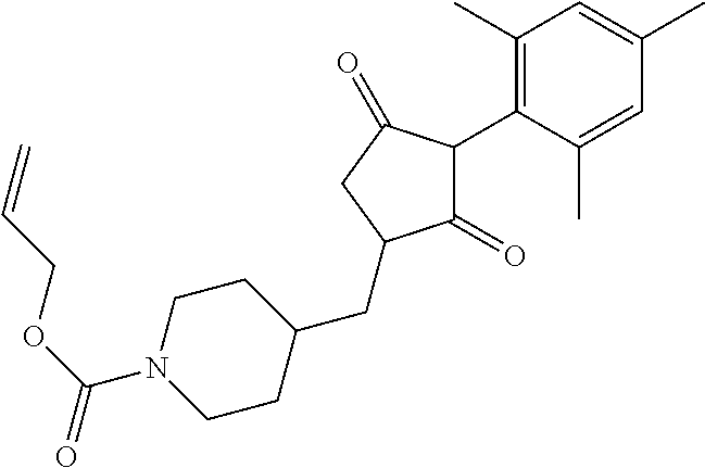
C1(=O)C(C2=C(C)C=C(C)C=C2C)C(=O)CC1CC1CCN(C(OCC=C)=O)CC1
